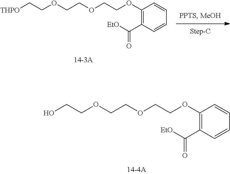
OCCOCCOCCOC1=C(C(=O)[EtO])C=CC=C1.[THPO]CCOCCOCCOC1=C(C(=O)[EtO])C=CC=C1
